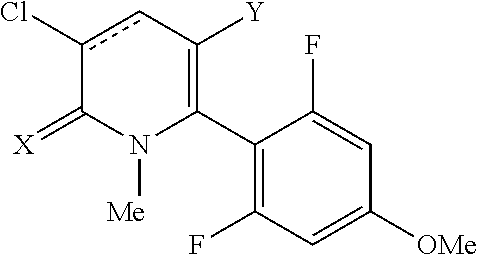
C1(C2=C([Y])cc(Cl)C(=[X])N2[Me])=C(F)C=C([OMe])C=C1F
